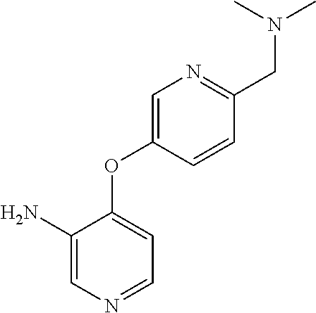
C1(N)=CN=CC=C1OC1=CN=C(CN(C)C)C=C1
